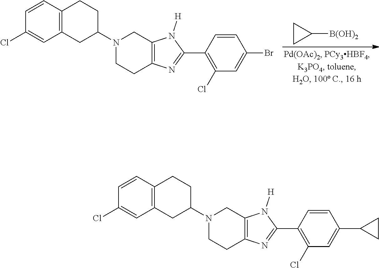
C1CC1[B(OH)2].C1=CC(Cl)=CC2=C1CCC(N1CCC3=C(C1)N([H])C(C1=C(Cl)C=C(Br)C=C1)=N3)C2.C1=CC(Cl)=CC2=C1CCC(N1CCC3=C(C1)N([H])C(C1=C(Cl)C=C(C4CC4)C=C1)=N3)C2
